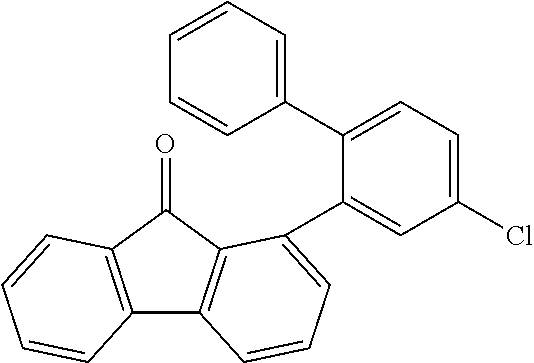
C12=C(C(=O)C3=C1C=CC=C3C1=CC(Cl)=CC=C1C1=CC=CC=C1)C=CC=C2
